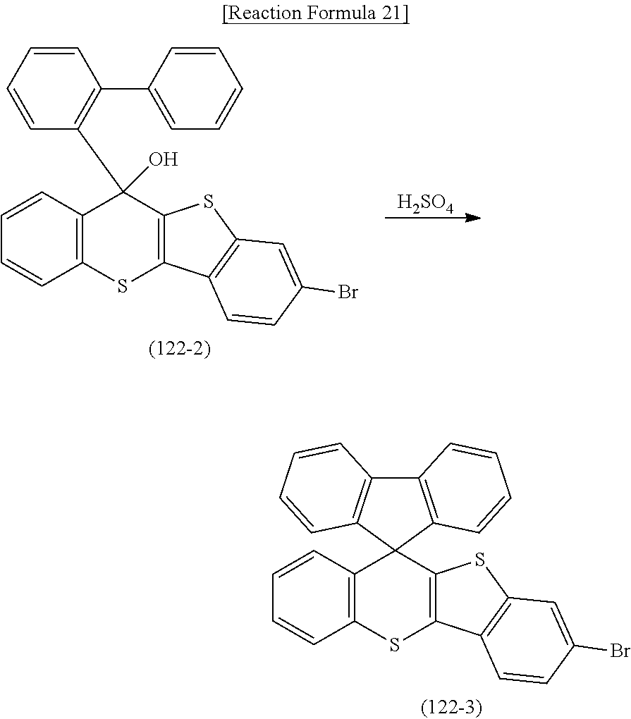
C1=CC2=C(C=C1)SC1=C(C23C2=C(C4=C3C=CC=C4)C=CC=C2)SC2=C1C=CC(Br)=C2.C1=CC=CC(C2=CC=CC=C2)=C1C1(O)C2=C(C=CC=C2)SC2=C1SC1=C2C=CC(Br)=C1.[H2SO4]
